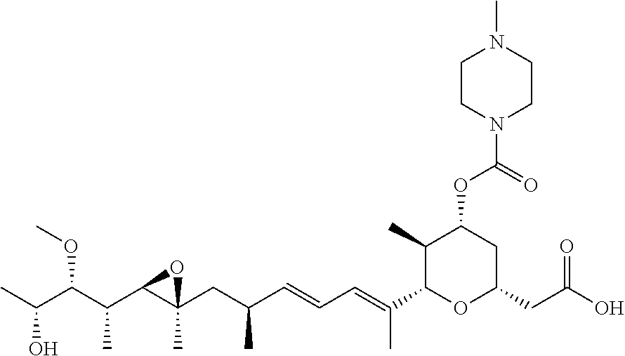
CC(C(C(C1C(CC(C=CC=C(C2OC(CC(=O)O)CC(OC(=O)N3CCN(C)CC3)C2C)C)C)(C)O1)C)OC)O
